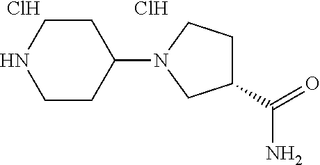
C1CC(N2CCC(C(=O)N)C2)CCN1.Cl.Cl
